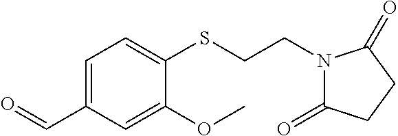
O=CC1=CC=C(SCCN2C(=O)CCC2=O)C(OC)=C1
